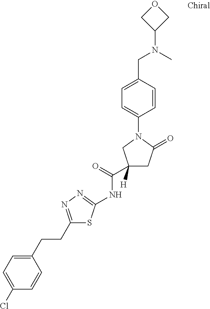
C1(Cl)=CC=C(CCC2=NN=C(NC(C3([H])CC(=O)N(C4=CC=C(CN(C)C5COC5)C=C4)C3)=O)S2)C=C1
